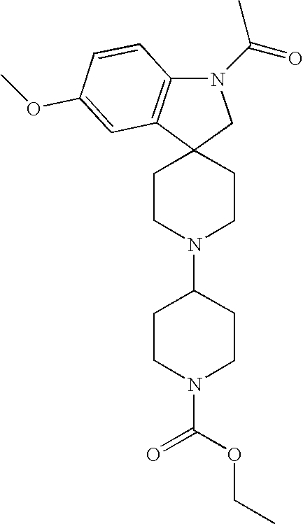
C12(CCN(C3CCN(C(OCC)=O)CC3)CC1)CN(C(C)=O)C1=C2C=C(OC)C=C1
